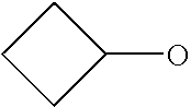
C1CCC1O
